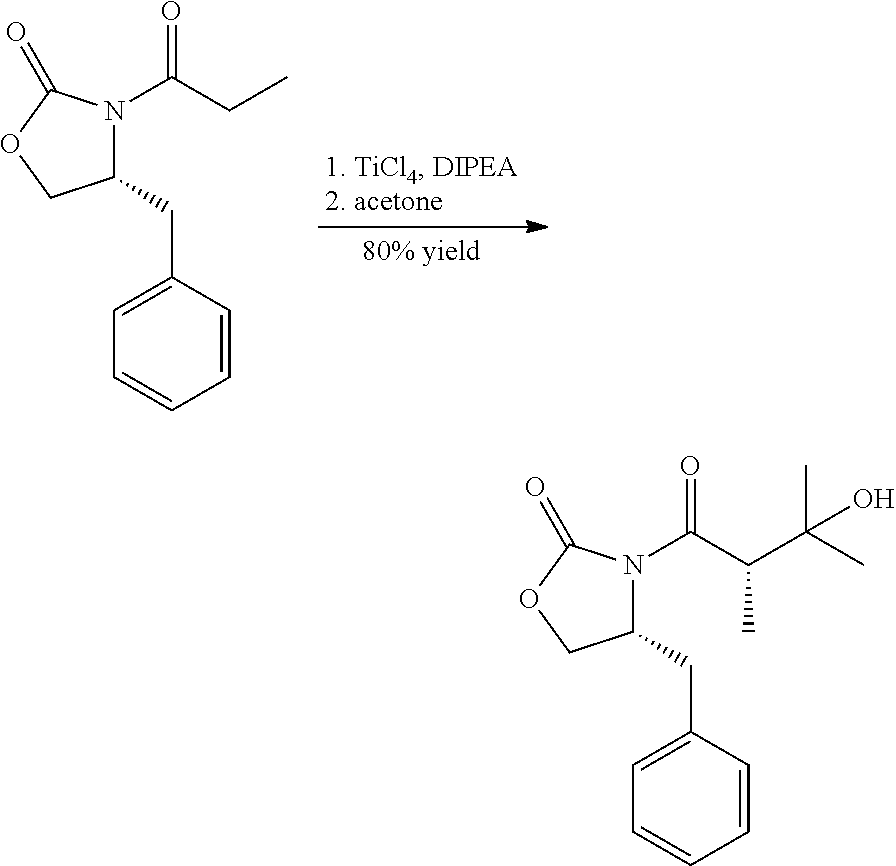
C1(CC2=CC=CC=C2)N(C(CC)=O)C(=O)OC1.C1(CC2=CC=CC=C2)N(C(C(C(C)(C)O)C)=O)C(=O)OC1
